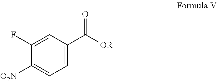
C1(F)=CC(C([OR])=O)=CC=C1[O2N]
